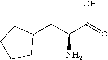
C1CCCC1CC(C(O)=O)N
